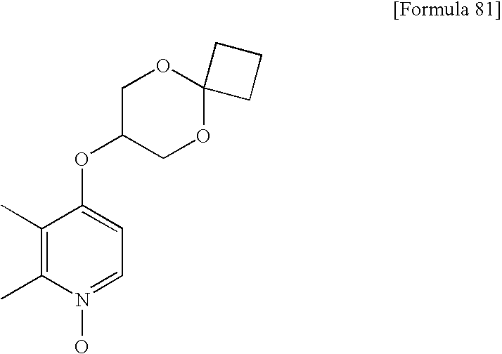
CC1=C(C)C(OC2COC3(OC2)CCC3)=CC=N1O
